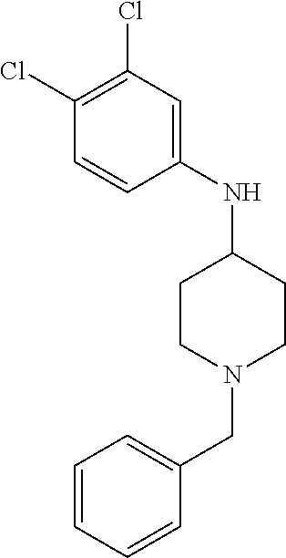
C1(Cl)=C(Cl)C=CC(NC2CCN(CC3=CC=CC=C3)CC2)=C1
